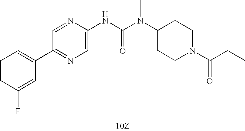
[10Z].C1(C2=CC=CC(F)=C2)=NC=C(NC(N(C)C2CCN(C(CC)=O)CC2)=O)N=C1
